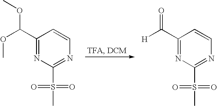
C1(C(OC)OC)=NC(S(C)(=O)=O)=NC=C1.C1(C([H])=O)=NC(S(C)(=O)=O)=NC=C1
